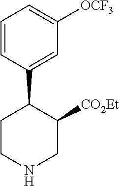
C1=CC(C2CCNCC2[CO2Et])=CC([OCF3])=C1
